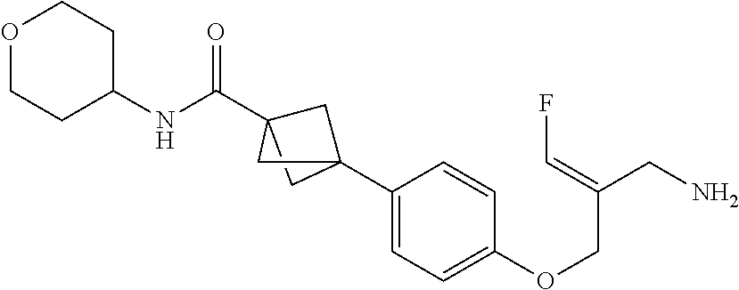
C12(C3=CC=C(OCC(CN)=CF)C=C3)CC(C(NC3CCOCC3)=O)(C1)C2
